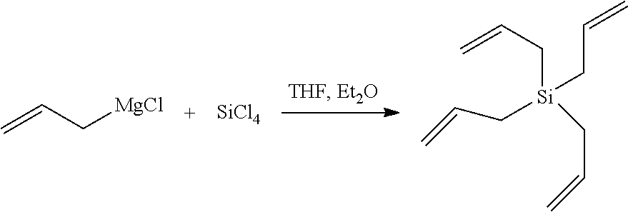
C=CC[MgCl].[SiCl4].C=CC[Si](CC=C)(CC=C)CC=C
